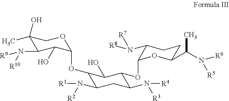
C1(OC2C(O)C(N([R9])[R10])C(C)(O)CO2)C(N([R1])[R2])CC(N([R4])[R3])C(OC2C(N([R8])[R7])CCC(C(N([R6])[R5])C)O2)C1O
